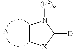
C1C[X]C([D])N1[(R2)a].[A]
